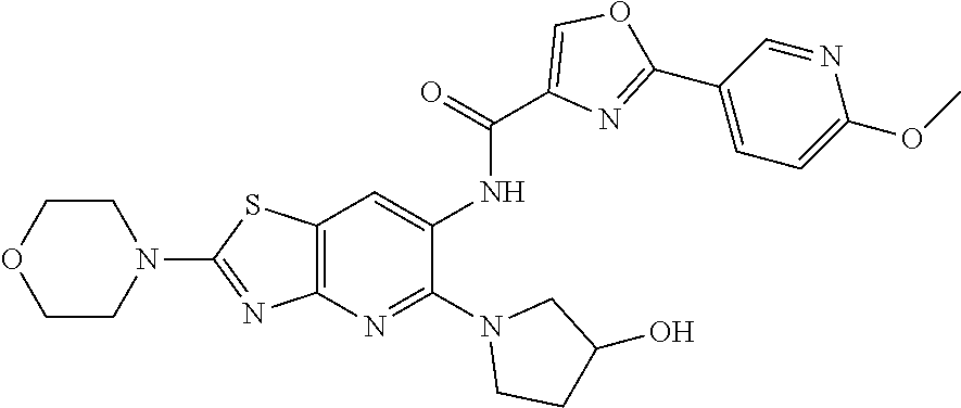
C12=C(N=C(N3CCC(O)C3)C(NC(C3=COC(C4=CC=C(OC)N=C4)=N3)=O)=C1)N=C(N1CCOCC1)S2
